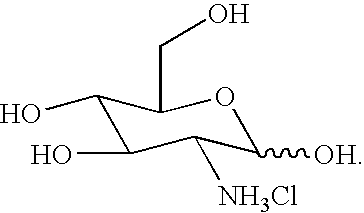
C1(O)C(O)C([NH3Cl])C([OH])OC1CO
